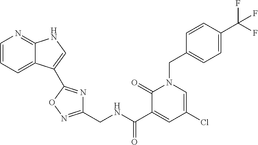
C1=CC(C(F)(F)F)=CC=C1CN1C(=O)C(C(NCC2=NOC(C3=CNC4=NC=CC=C43)=N2)=O)=CC(Cl)=C1
